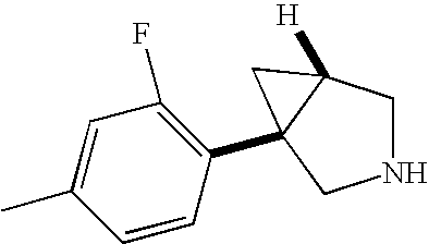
N1CC2([H])C(C3=C(F)C=C(C)C=C3)(C1)C2
